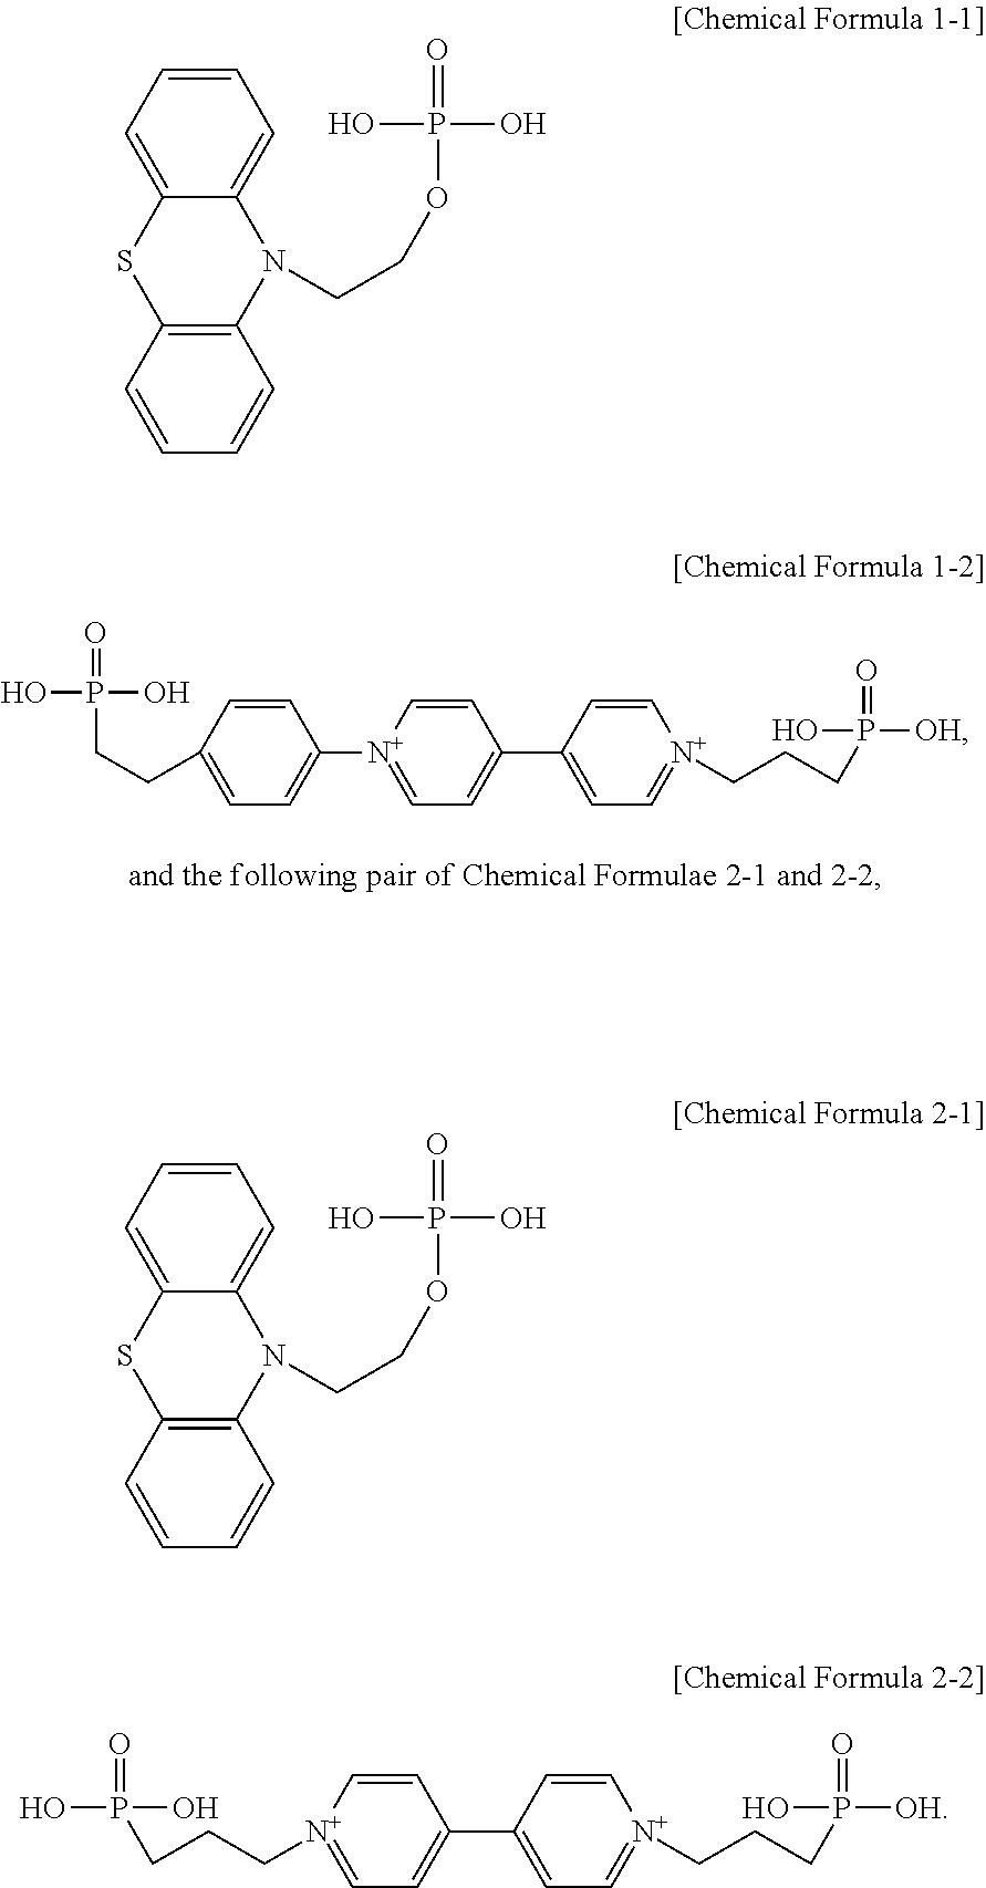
C1=C[N+](C2=CC=C(CCP(=O)(O)O)C=C2)=CC=C1C1=CC=[N+](CCCP(=O)([OH])O)C=C1.C1=CC=C2C(=C1)N(CCOP(=O)(O)O)C1=C(S2)C=CC=C1.C1=CC=C2C(=C1)N(CCOP(=O)(O)O)C1=C(S2)C=CC=C1.C1=C[N+](CCCP(=O)(O)O)=CC=C1C1=CC=[N+](CCCP(=O)([OH])O)C=C1
